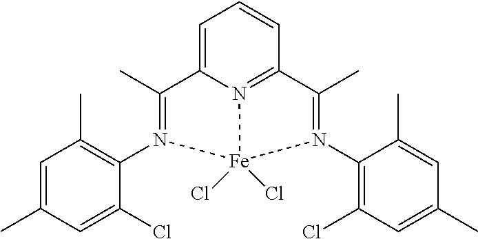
C1=C2N3=C(C=C1)C(C)=N(C1=C(Cl)C=C(C)C=C1C)[Fe]3(Cl)(Cl)N(C1=C(C)C=C(C)C=C1Cl)=C2C
